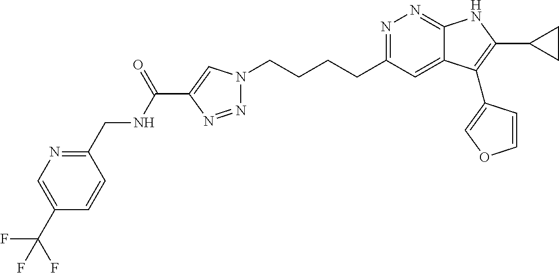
N1=C(CCCCN2N=NC(C(NCC3=NC=C(C(F)(F)F)C=C3)=O)=C2)C=C2C(=N1)NC(C1CC1)=C2C1=COC=C1
